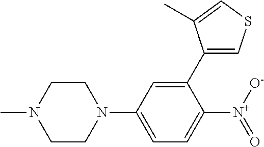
CN1CCN(C2=CC=C([N+]([O-])=O)C(C3=CSC=C3C)=C2)CC1
